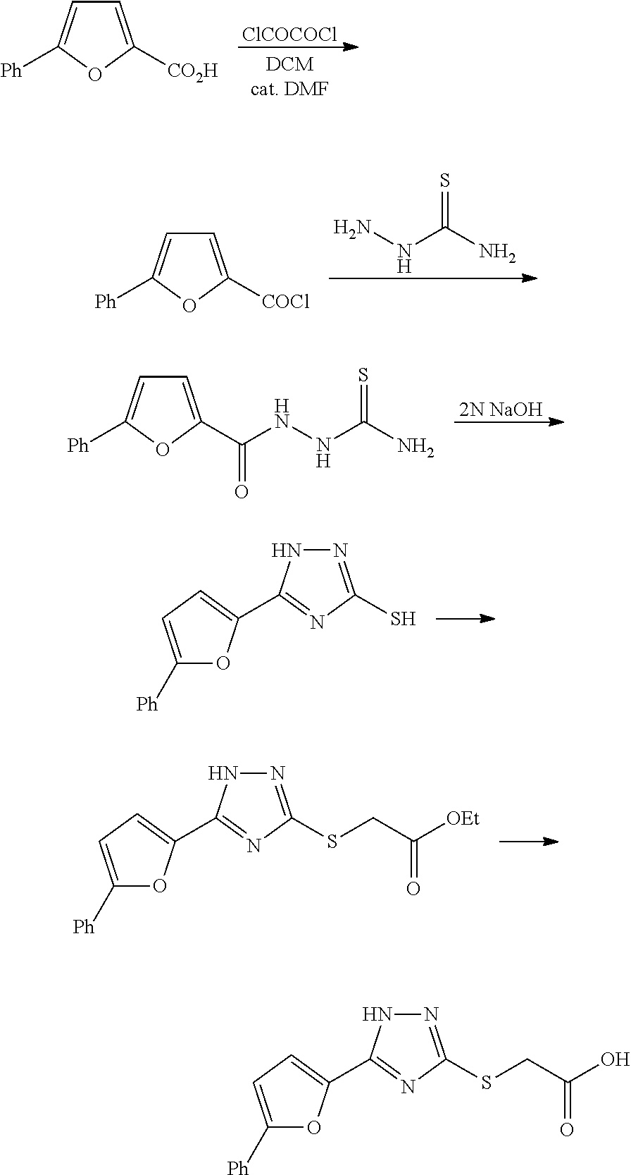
[ClCOCOCl].C1=C([CO2H])OC([Ph])=C1.NNC(N)=S.C1=C([COCl])OC([Ph])=C1.[2N NaOH].C1=C(C(NNC(N)=S)=O)OC([Ph])=C1.C1([Ph])=CC=C(C2=NC(SCC([OEt])=O)=NN2)O1.C1([Ph])=CC=C(C2=NC(S)=NN2)O1.C1([Ph])=CC=C(C2=NC(SCC(O)=O)=NN2)O1
